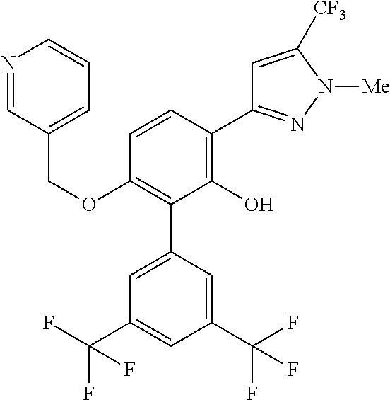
C1(OCC2=CC=CN=C2)=C(C2=CC(C(F)(F)F)=CC(C(F)(F)F)=C2)C(O)=C(C2=NN([Me])C([CF3])=C2)C=C1
